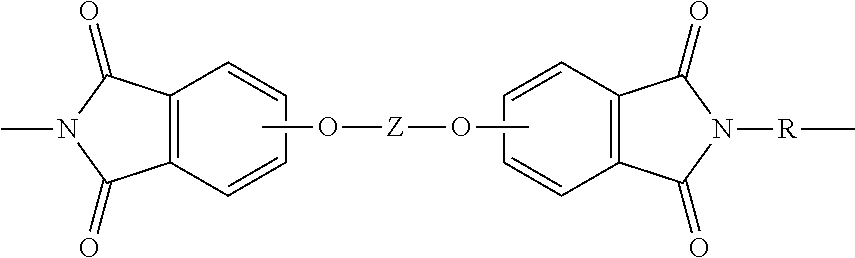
N1([R]C)C(=O)C2=C(C=CC=C2)C1=O.C12=C(C=CC=C1)C(=O)N(C)C2=O.CO[Z]OC
